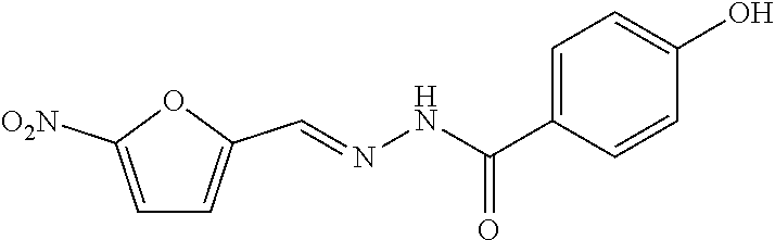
C1=C([O2N])OC(C=NNC(C2=CC=C(O)C=C2)=O)=C1
